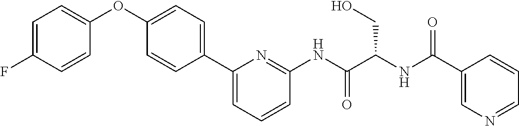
C1=C(F)C=CC(OC2=CC=C(C3=CC=CC(NC(=O)C(CO)NC(=O)C4=CN=CC=C4)=N3)C=C2)=C1
